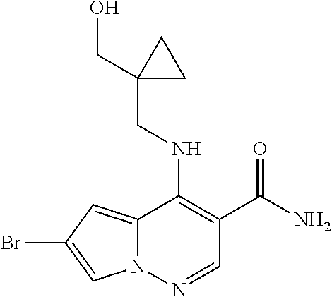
C12=CC(Br)=CN1N=CC(C(N)=O)=C2NCC1(CO)CC1
